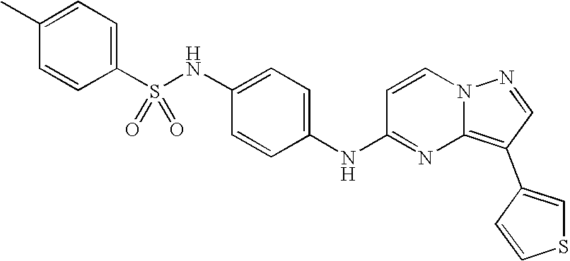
C1(C)=CC=C(S(NC2=CC=C(NC3=NC4=C(C5=CSC=C5)C=NN4C=C3)C=C2)(=O)=O)C=C1
